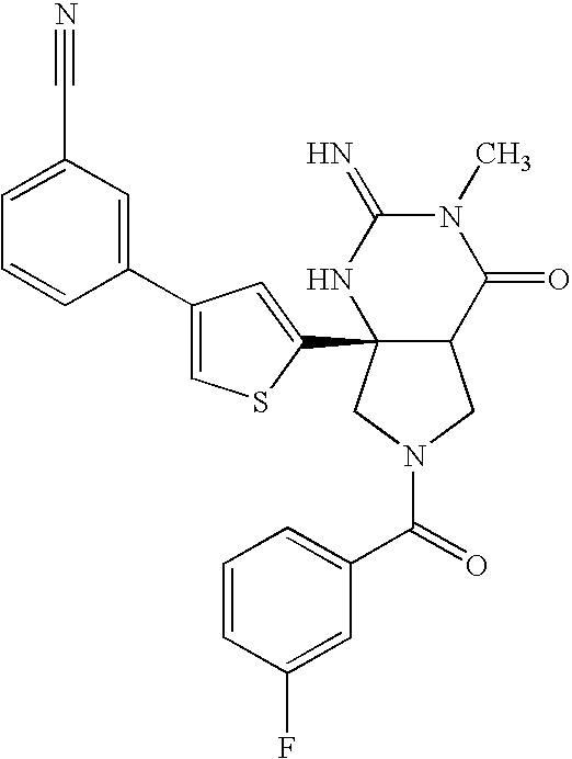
O=C(C1=CC=CC(F)=C1)N1CC2C(C3=CC(C4=CC(C#N)=CC=C4)=CS3)(C1)NC(=N)N(C)C2=O
